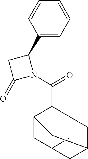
C1=CC(C2CC(=O)N2C(=O)C2C3CC4CC2CC(C4)C3)=CC=C1
